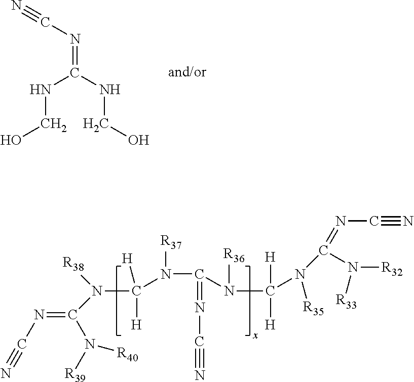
N#CN=C(N([R39])[R40])N([R38])C([H])([H])N([R37])C(=NC#N)N(C([H])([H])N(C(=NC#N)N([R33])[R32])[R35])[R36].N#CN=C(NCO)NCO
